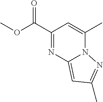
C1(C(OC)=O)=NC2=CC(C)=NN2C(C)=C1
